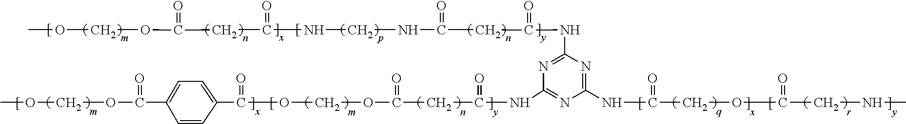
COCOC(=O)CC(=O)NCNC(=O)CC(=O)NC1=NC(NC(CC(OCOC(C2=CC=C(C(OCOC)=O)C=C2)=O)=O)=O)=NC(NC(=O)COC(=O)CNC)=N1
